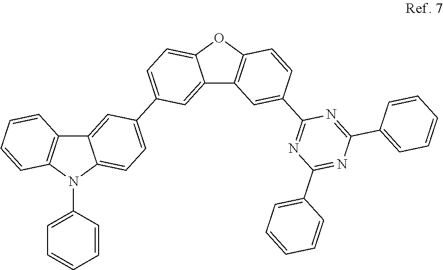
C12=CC(C3=CC=C4C(=C3)C3=C(O4)C=CC(C4=NC(C5=CC=CC=C5)=NC(C5=CC=CC=C5)=N4)=C3)=CC=C1N(C1=CC=CC=C1)C1=C2C=CC=C1
